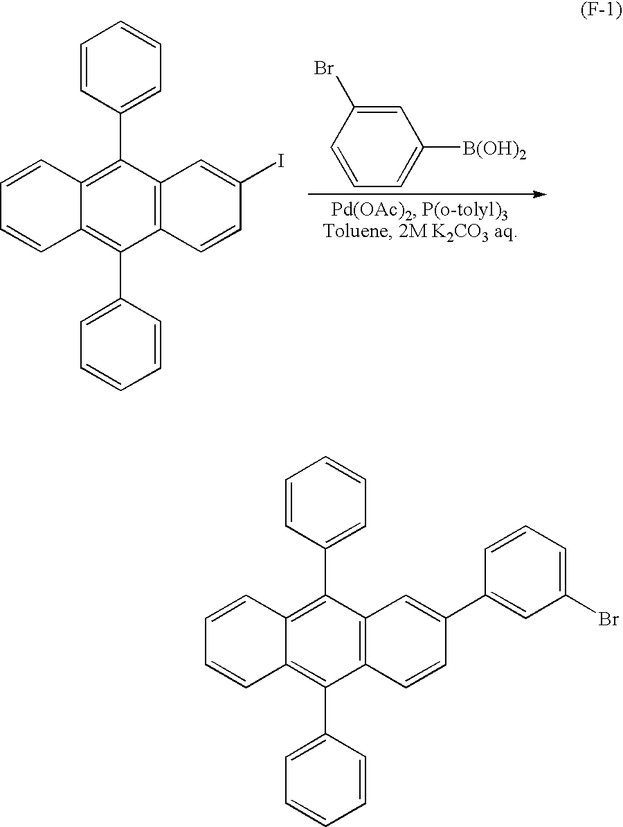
C12=C(C3=CC=CC=C3)C3=C(C(C4=CC=CC=C4)=C1C=CC=C2)C=CC(I)=C3.C1=C(Br)C=CC=C1[B(OH)2].C12=C(C3=CC=CC=C3)C3=C(C(C4=CC=CC=C4)=C1C=CC=C2)C=CC(C1=CC(Br)=CC=C1)=C3
